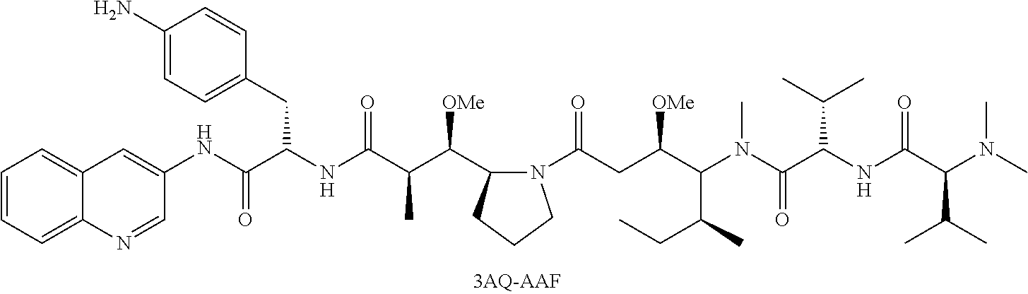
N(C(C(NC(C(C(C1N(C(CC(C(N(C(C(NC(C(N(C)C)C(C)C)=O)C(C)C)=O)C)C(C)CC)[OMe])=O)CCC1)[OMe])C)=O)CC1=CC=C(N)C=C1)=O)C1=CC2=CC=CC=C2N=C1
